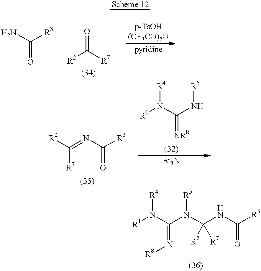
NC([R3])=O.[R2]C([R7])=O.[R2]C(=NC([R3])=O)[R7].[R1]N(C(N[R5])=[NR8])[R4].[R1]N(C(=N[R8])N(C(NC([R3])=O)([R2])[R7])[R5])[R4]
